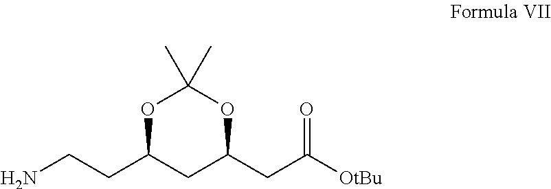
NCCC1CC(CC([OtBu])=O)OC(C)(C)O1
